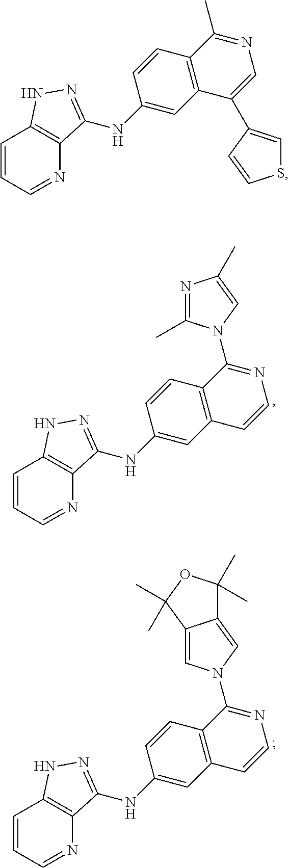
C1=CC=NC2=C1NN=C2NC1=CC2=C(C=C1)C(N1C(C)=NC(C)=C1)=NC=C2.C1=CC=NC2=C1NN=C2NC1=CC2=C(C=C1)C(N1C=C3C(=C1)C(C)(C)OC3(C)C)=NC=C2.C1=CC=NC2=C1NN=C2NC1=CC2=C(C=C1)C(C)=NC=C2C1=CSC=C1
